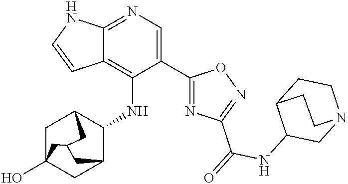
C12=NC=C(C3=NC(C(=O)NC4CN5CCC4CC5)=NO3)C(NC3C4CC5(O)CC3CC(C5)C4)=C1C=CN2
